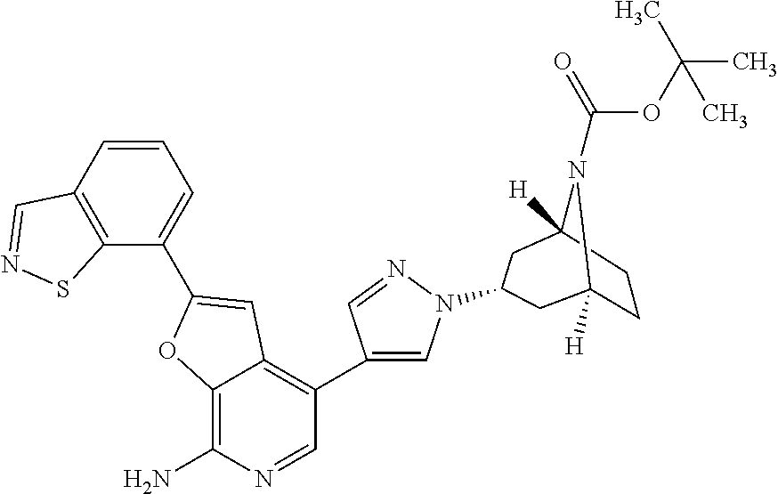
C12=C(N)N=CC(C3=CN(C4CC5([H])N(C(=O)OC(C)(C)C)C([H])(CC5)C4)N=C3)=C1C=C(C1=CC=CC3=C1SN=C3)O2
